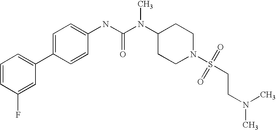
C1=CC(F)=CC(C2=CC=C(NC(N(C3CCN(S(=O)(=O)CCN(C)C)CC3)C)=O)C=C2)=C1
